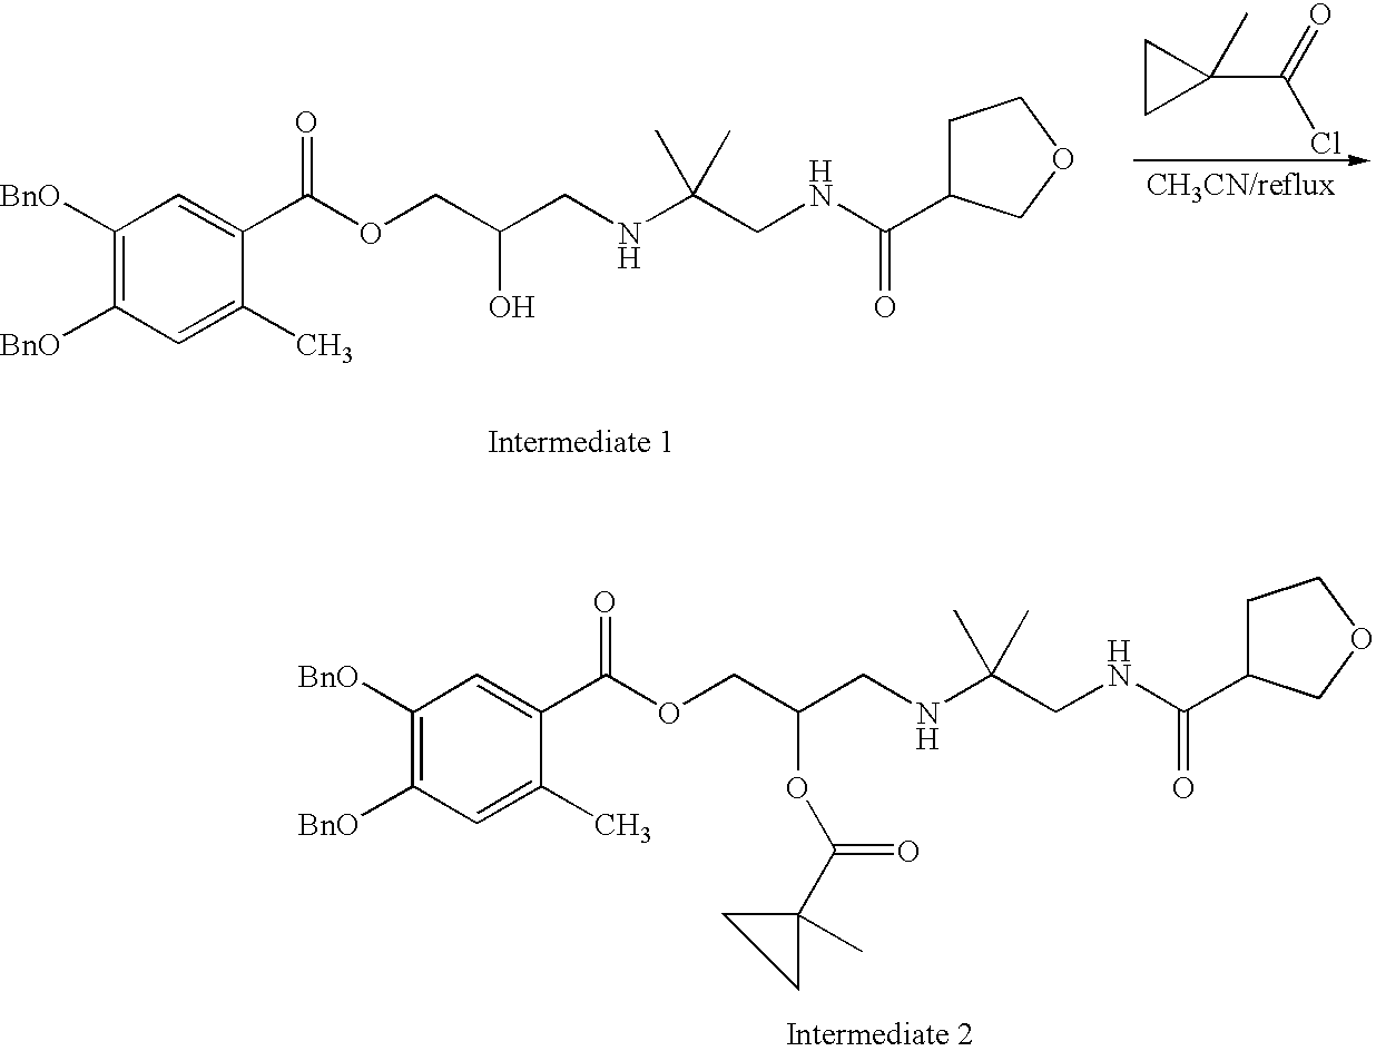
C1([BnO])=C([BnO])C=C(C)C(C(OCC(CNC(CNC(=O)C2CCOC2)(C)C)O)=O)=C1.C1CC1(C(=O)Cl)C.C1([BnO])=C([BnO])C=C(C)C(C(OCC(CNC(CNC(=O)C2CCOC2)(C)C)OC(=O)C2(C)CC2)=O)=C1
